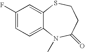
C1=C(F)C=C2C(=C1)N(C)C(=O)CCS2
